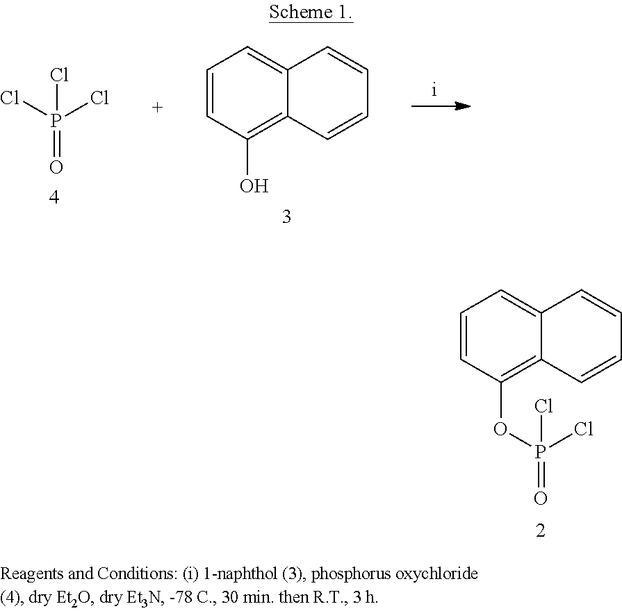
C1=CC(O)=C2C(=C1)C=CC=C2.O=P(Cl)(Cl)Cl.C1=CC(OP(=O)(Cl)Cl)=C2C(=C1)C=CC=C2
